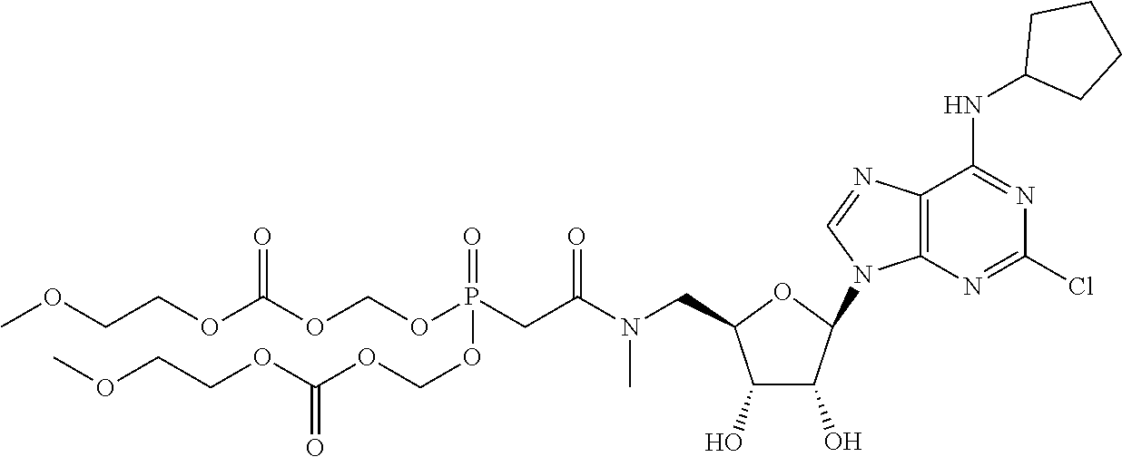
C1(O)C(O)C(N2C3=C(C(NC4CCCC4)=NC(Cl)=N3)N=C2)OC1CN(C(CP(OCOC(OCCOC)=O)(=O)OCOC(OCCOC)=O)=O)C
